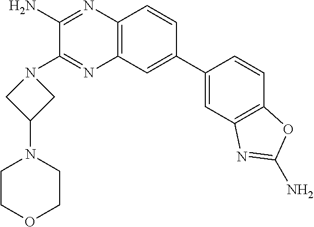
C1(C2=CC3=C(C=C2)N=C(N)C(N2CC(N4CCOCC4)C2)=N3)=CC2=C(C=C1)OC(N)=N2
